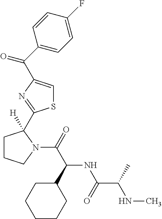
C1CCN(C(=O)C(NC(C(NC)C)=O)C2CCCCC2)C1(C1=NC(C(C2=CC=C(F)C=C2)=O)=CS1)[H]
